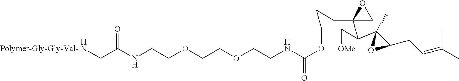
N(CCOCCOCCNC(OC1CCC2(C(C3(C)OC3CC=C(C)C)C1[OMe])CO2)=O)C(CN)=O.[Polymer-Gly-Gly-Val-]
